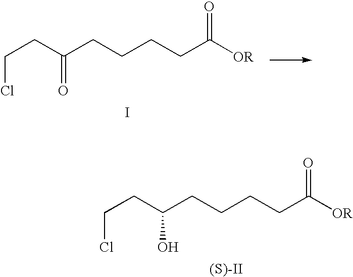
C(CC(CCCCC([OR])=O)O)Cl.[(S)-II].C(CC(CCCCC([OR])=O)=O)Cl.I
